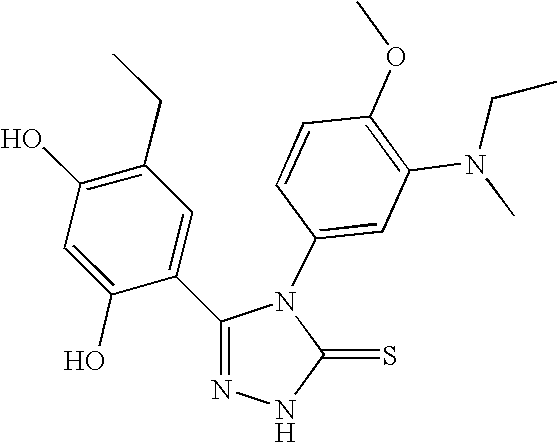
C1(O)=C(CC)C=C(C2=NNC(=S)N2C2=CC(N(C)CC)=C(OC)C=C2)C(O)=C1
